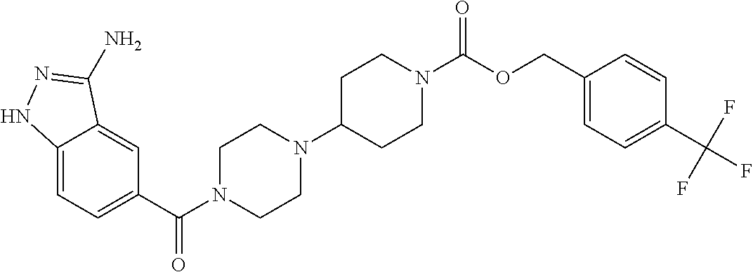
C1(C(N2CCN(C3CCN(C(OCC4=CC=C(C(F)(F)F)C=C4)=O)CC3)CC2)=O)=CC=C2C(=C1)C(N)=NN2
